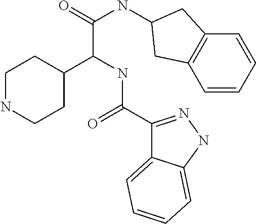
C1NCCC(C(NC(=O)C2=NNC3=CC=CC=C23)C(NC2CC3=C(C=CC=C3)C2)=O)C1
